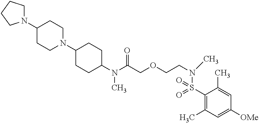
C1(N(C(COCCN(C)S(C2=C(C)C=C([OMe])C=C2C)(=O)=O)=O)C)CCC(N2CCC(N3CCCC3)CC2)CC1
